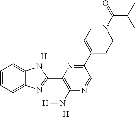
[H].[H].C1=CC=C2C(=C1)N=C(C1=C(N[H])N=CC(C3=CCN(C(=O)C(C)C)CC3)=N1)N2
